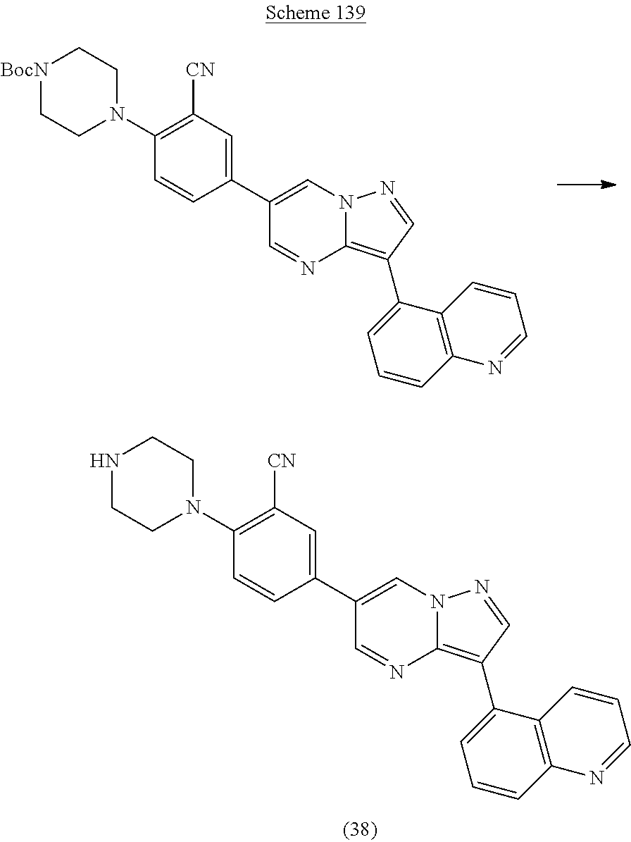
C1(C2=CC([CN])=C(N3CC[BocN]CC3)C=C2)=CN2C(=C(C3=CC=CC4=C3C=CC=N4)C=N2)N=C1.C1(C2=CC([CN])=C(N3CCNCC3)C=C2)=CN2C(=C(C3=CC=CC4=C3C=CC=N4)C=N2)N=C1
